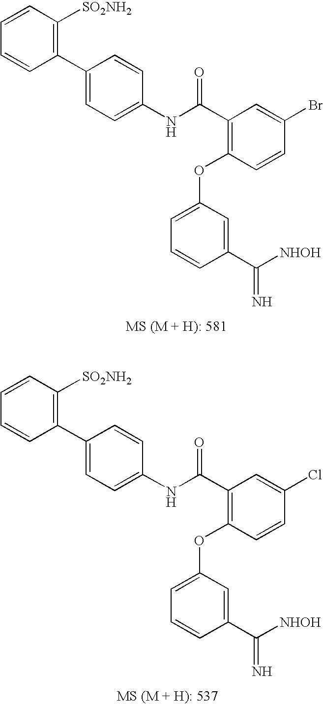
C1(C2=CC=C(NC(C3=C(OC4=CC=CC(C([NHOH])=N)=C4)C=CC(Br)=C3)=O)C=C2)=C([SO2NH2])C=CC=C1.C1(C2=CC=C(NC(C3=C(OC4=CC=CC(C([NHOH])=N)=C4)C=CC(Cl)=C3)=O)C=C2)=C([SO2NH2])C=CC=C1
